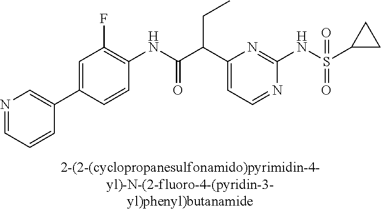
N1=CC=C(C(C(NC2=C(F)C=C(C3=CN=CC=C3)C=C2)=O)CC)N=C1NS(=O)(=O)C1CC1
